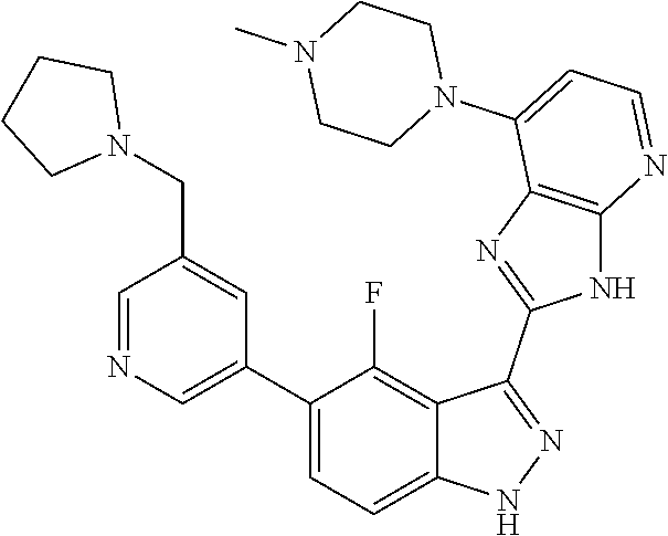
C1=NC=C(C2=CC=C3C(=C2F)C(C2=NC4=C(N2)N=CC=C4N2CCN(C)CC2)=NN3)C=C1CN1CCCC1
